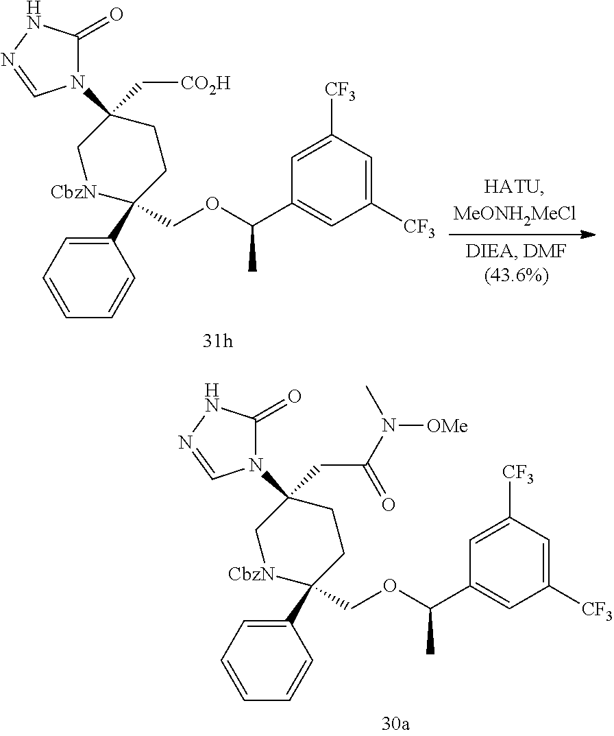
C1(C2(COC(C3=CC([CF3])=CC([CF3])=C3)C)CCC(N3C(=O)NN=C3)(C[CO2H])C[CbzN]2)=CC=CC=C1.C1(C2(COC(C3=CC([CF3])=CC([CF3])=C3)C)CCC(N3C(=O)NN=C3)(CC(N(C)[OMe])=O)C[CbzN]2)=CC=CC=C1
